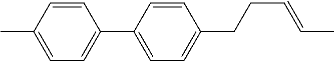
C1(C2=CC=C(CCC=CC)C=C2)=CC=C(C)C=C1
